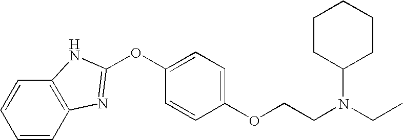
C1(OCCN(CC)C2CCCCC2)=CC=C(OC2=NC3=C(C=CC=C3)N2)C=C1
